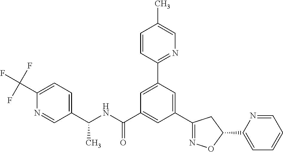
C1(C(NC(C2=CC(C3=NOC(C4=CC=CC=N4)C3)=CC(C3=NC=C(C)C=C3)=C2)=O)C)=CC=C(C(F)(F)F)N=C1
